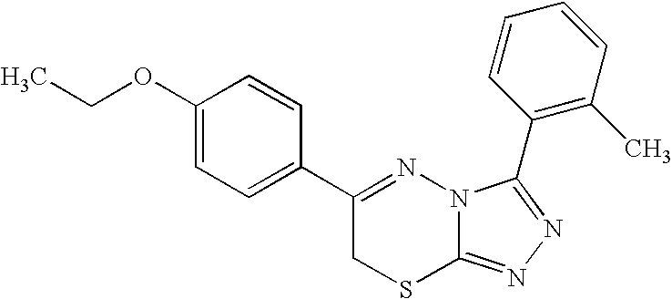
C1(OCC)=CC=C(C2=NN3C(=NN=C3C3=C(C)C=CC=C3)SC2)C=C1
